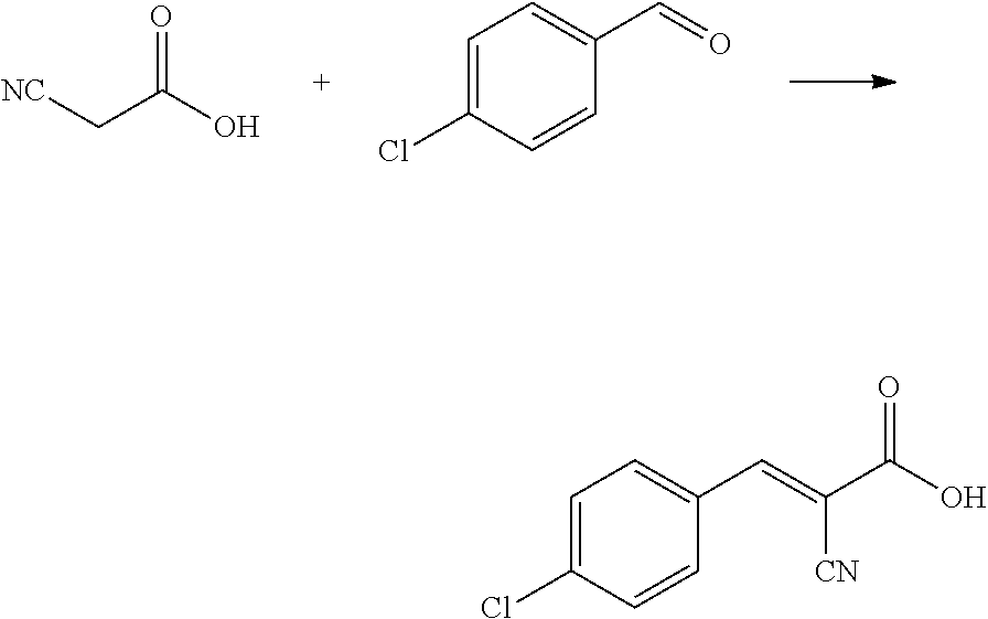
O=C(O)C[NC].C1=C(Cl)C=CC(C=O)=C1.C1=C(Cl)C=CC(C=C(C(O)=O)[CN])=C1
